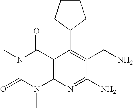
C1(C2CCCC2)=C(CN)C(N)=NC2=C1C(=O)N(C)C(=O)N2C
